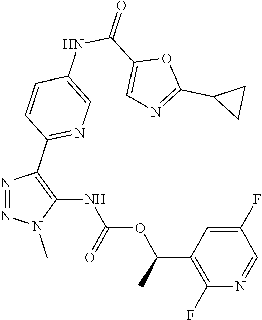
N1=NN(C)C(NC(OC(C2=C(F)N=CC(F)=C2)C)=O)=C1C1=NC=C(NC(C2=CN=C(C3CC3)O2)=O)C=C1
